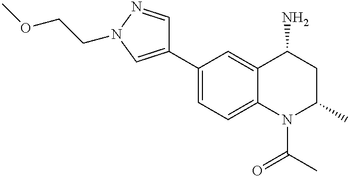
C1(C2=CN(CCOC)N=C2)=CC=C2C(=C1)C(N)CC(C)N2C(C)=O
